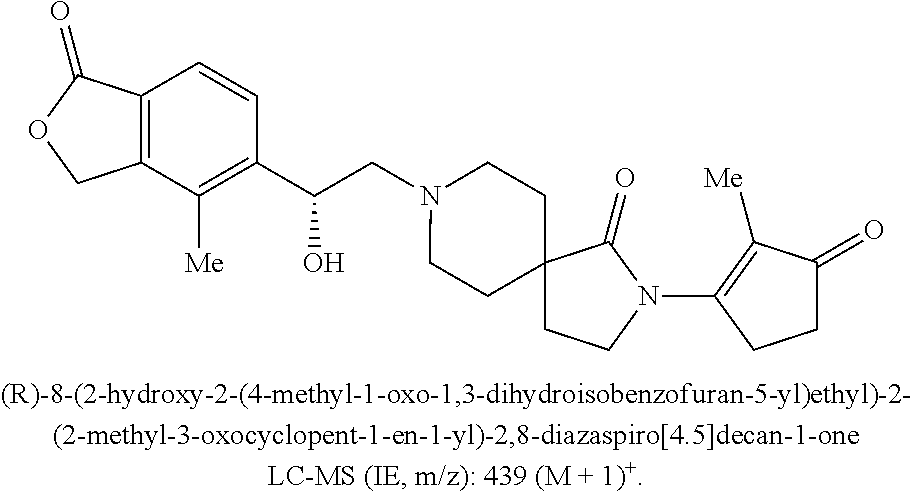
C12=C(C=CC(C(O)CN3CCC4(CC3)CCN(C3=C([Me])C(=O)CC3)C4=O)=C1[Me])C(=O)OC2
